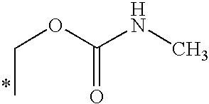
C(OC(NC)=O)C
